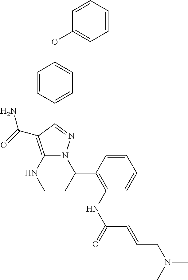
C1=CC(C2=NN3C(=C2C(N)=O)NCCC3C2=C(NC(C=CCN(C)C)=O)C=CC=C2)=CC=C1OC1=CC=CC=C1
